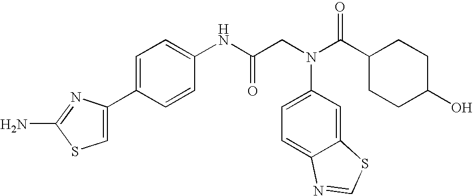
NC1=NC(C2=CC=C(NC(CN(C3=CC=C4C(=C3)SC=N4)C(C3CCC(O)CC3)=O)=O)C=C2)=CS1
